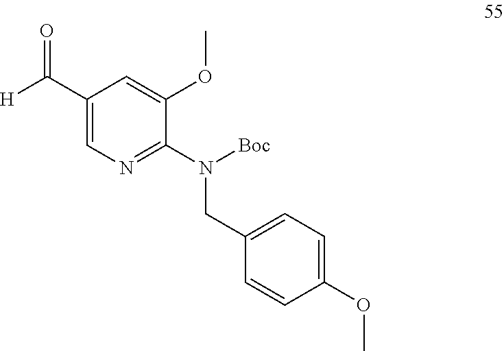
C1(C([H])=O)=CN=C(N([Boc])CC2=CC=C(OC)C=C2)C(OC)=C1
